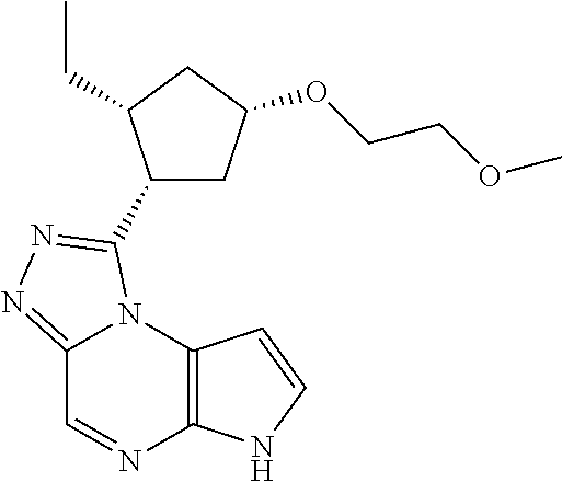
C12=NN=C(C3CC(OCCOC)CC3CC)N1C1=C(N=C2)NC=C1
